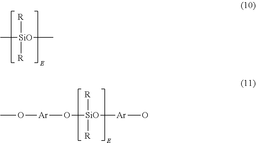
C[SiO]([R])([R])C.O([SiO]([R])([R])[Ar]O)[Ar]OC
